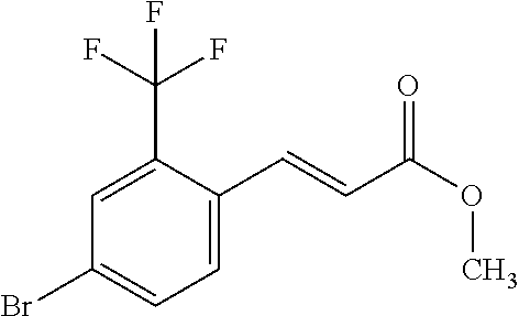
C1=C(C=CC(=O)OC)C(C(F)(F)F)=CC(Br)=C1
